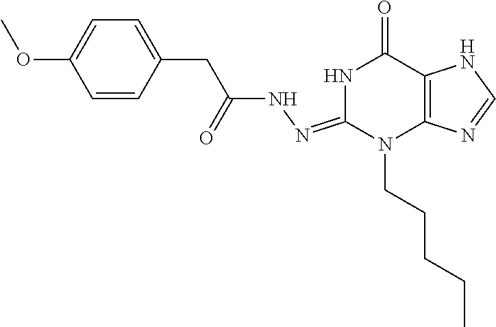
N1C(=NNC(CC2=CC=C(OC)C=C2)=O)N(CCCCC)C2=C(C1=O)NC=N2
